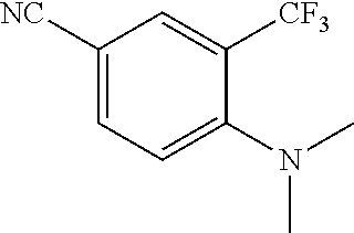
C1([NC])=CC=C(N(C)C)C([CF3])=C1
